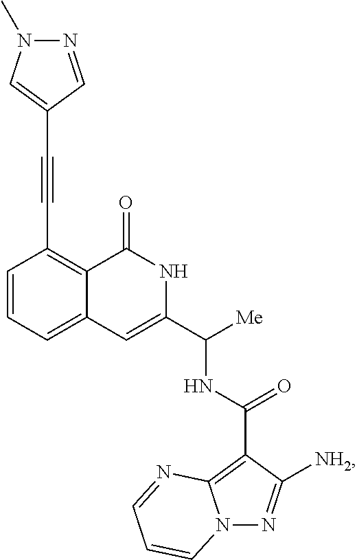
C1=CC=C2C(=C1C#CC1=CN(C)N=C1)C(=O)NC(C([Me])NC(C1=C3N(N=C1[NH2])C=CC=N3)=O)=C2
